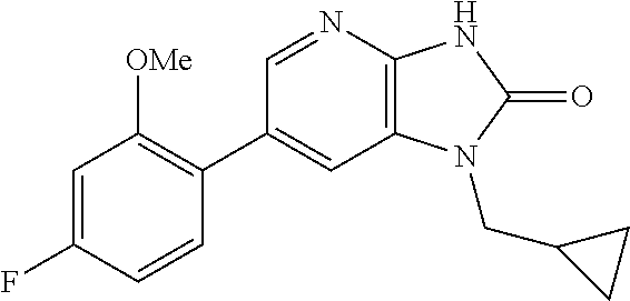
C1(C2=C([OMe])C=C(F)C=C2)=CC2=C(N=C1)NC(=O)N2CC1CC1
